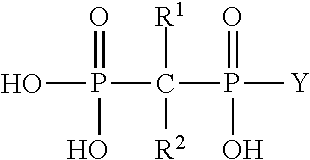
OP(O)(=O)C([R1])([R2])P(=O)(O)[Y]
